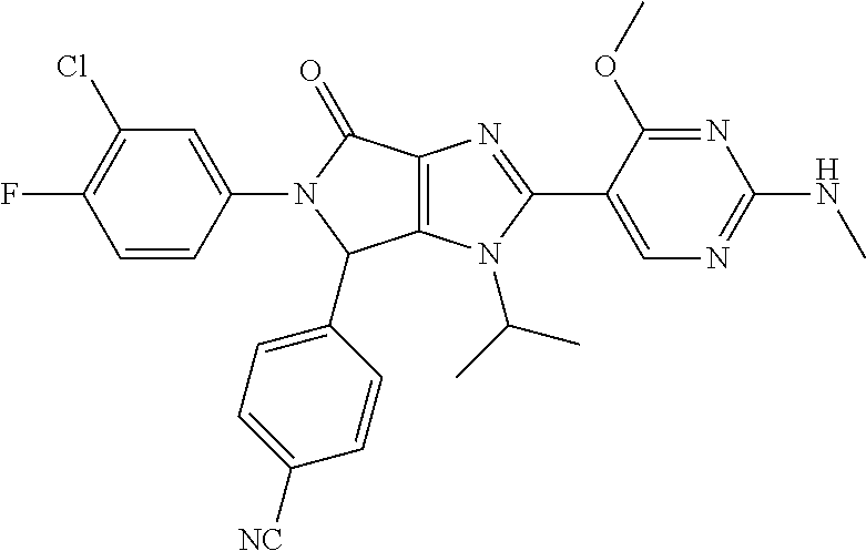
C12=C(N(C(C)C)C(C3=CN=C(NC)N=C3OC)=N1)C(C1=CC=C([NC])C=C1)N(C1=CC(Cl)=C(F)C=C1)C2=O
